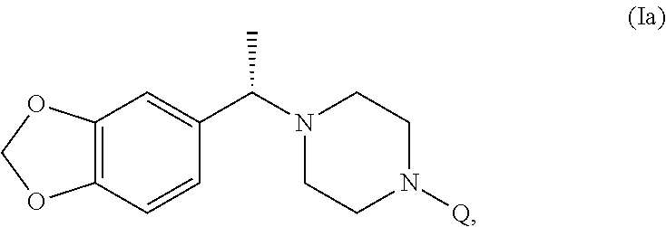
C12=C(C=CC(C(N3CCN([Q])CC3)C)=C1)OCO2
